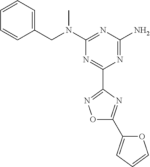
C1=CC=C(CN(C2=NC(N)=NC(C3=NOC(C4=CC=CO4)=N3)=N2)C)C=C1
